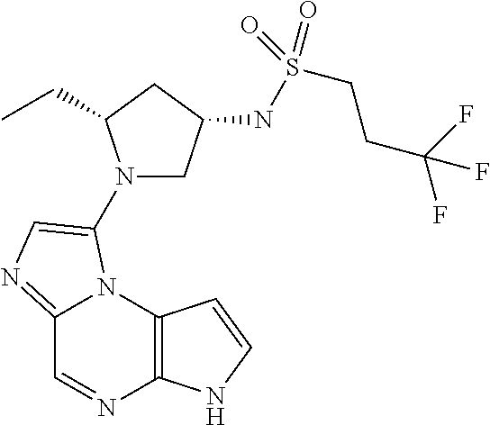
C12=NC=C(N3CC(NS(CCC(F)(F)F)(=O)=O)CC3CC)N1C1=C(N=C2)NC=C1
